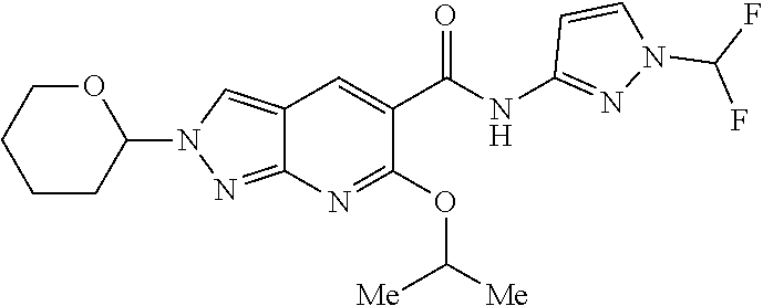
C12=CN(C3CCCCO3)N=C1N=C(OC([Me])[Me])C(C(NC1=NN(C(F)F)C=C1)=O)=C2
